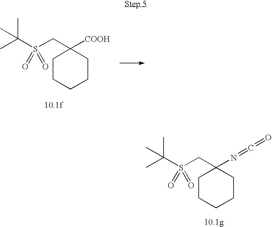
C1CCCCC1([COOH])CS(C(C)(C)C)(=O)=O.C1CCCCC1(N=C=O)CS(C(C)(C)C)(=O)=O
